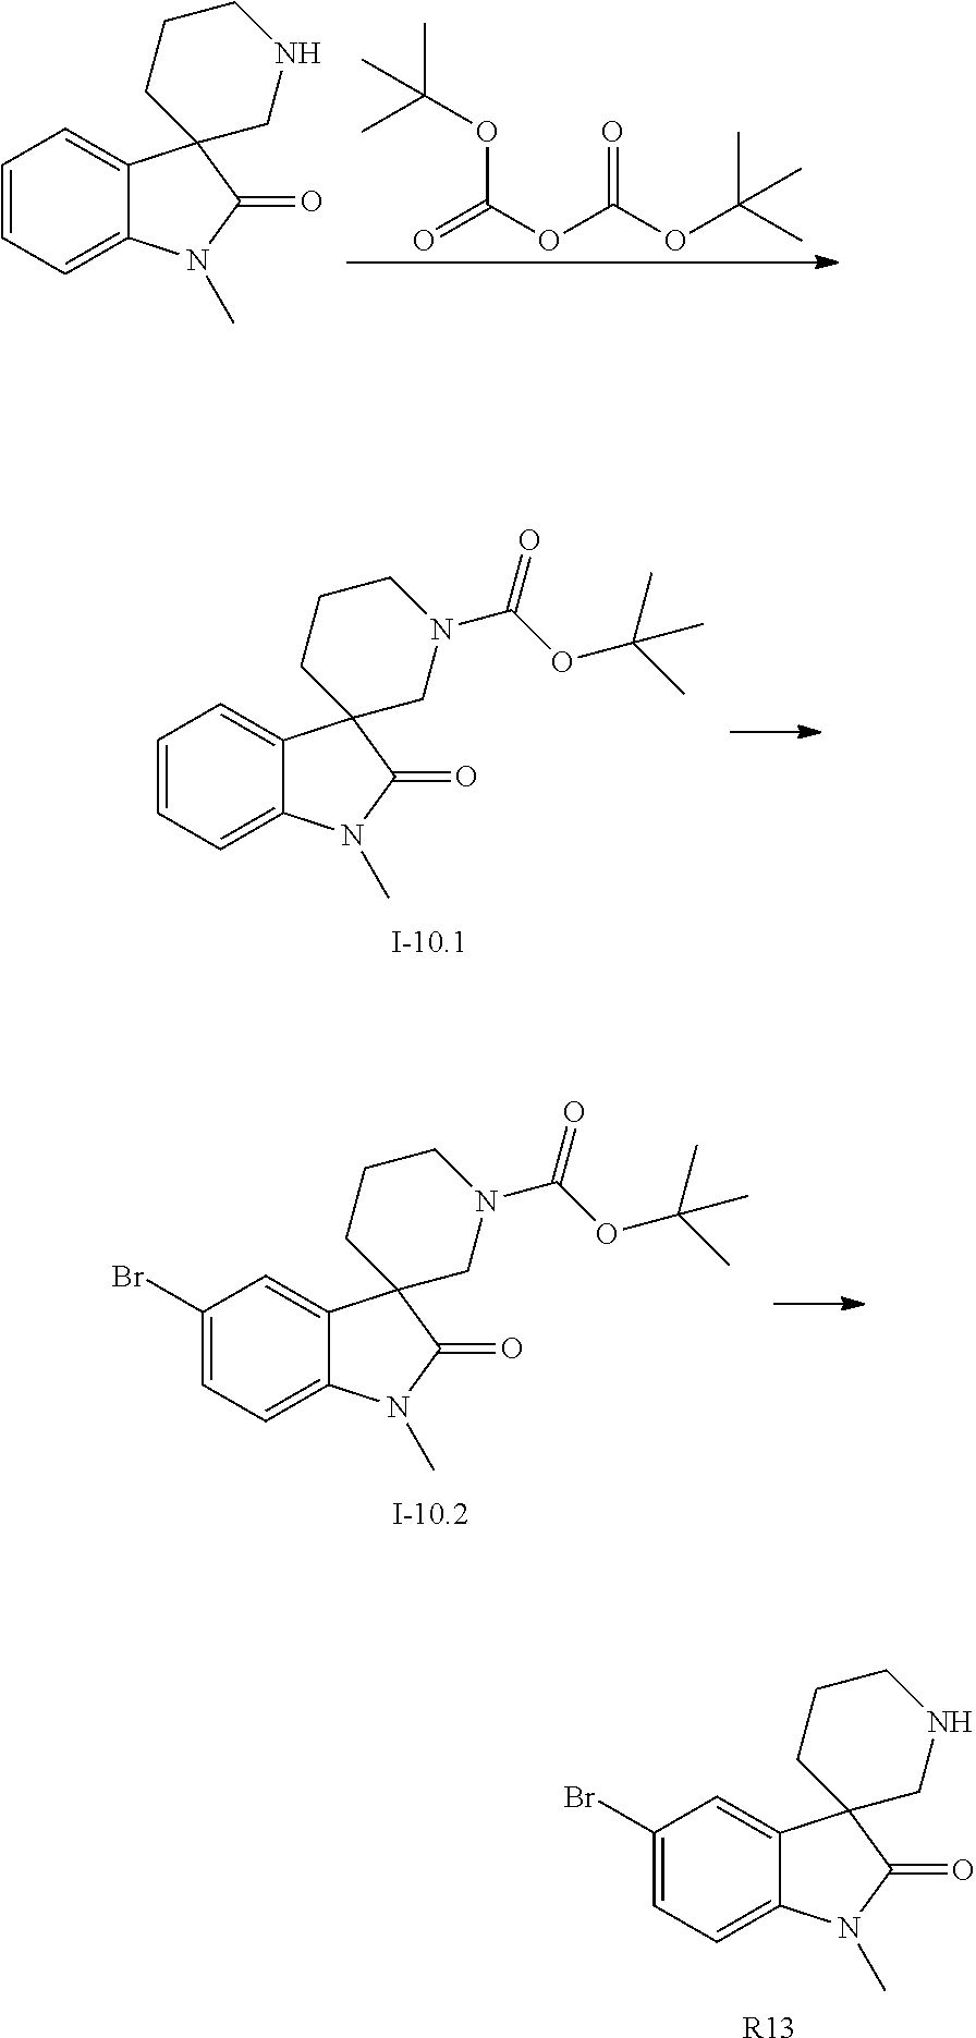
O=C(OC(OC(C)(C)C)=O)OC(C)(C)C.C1=CC=C2C(=C1)C1(C(=O)N2C)CNCCC1.C1=CC=C2C(=C1)C1(C(=O)N2C)CN(C(OC(C)(C)C)=O)CCC1.C1(Br)=CC=C2C(=C1)C1(C(=O)N2C)CN(C(OC(C)(C)C)=O)CCC1.C1(Br)=CC=C2C(=C1)C1(C(=O)N2C)CNCCC1.[R13]
